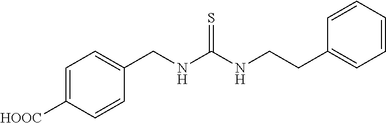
C1=C([HOOC])C=CC(CNC(NCCC2=CC=CC=C2)=S)=C1
